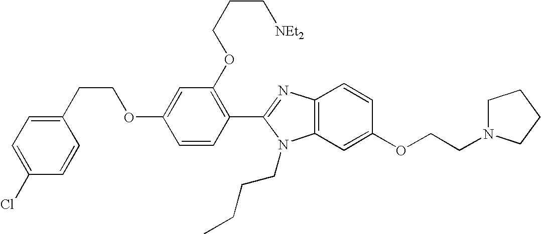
C1(CCOC2=CC(OCCC[NEt2])=C(C3=NC4=C(N3CCCC)C=C(OCCN3CCCC3)C=C4)C=C2)=CC=C(Cl)C=C1
